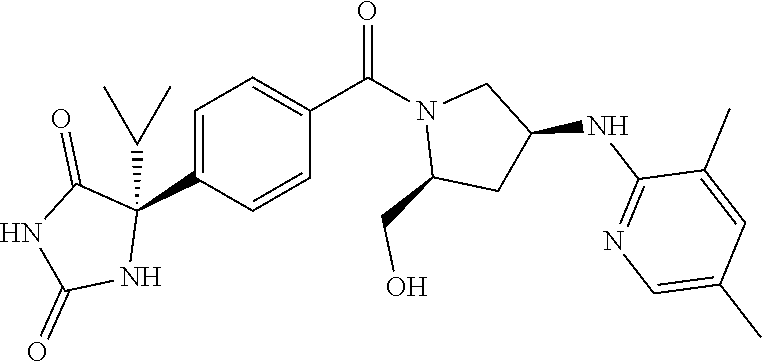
C1=C(C2(C(C)C)C(=O)NC(=O)N2)C=CC(C(N2C(CO)CC(NC3=NC=C(C)C=C3C)C2)=O)=C1
